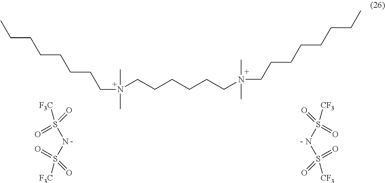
CCCCCCCCN(C)(C)CCCCCCN(CCCCCCCC)(C)C.N(S(=O)(=O)[F3C])S(=O)(=O)[F3C].N(S(=O)(=O)[CF3])S(=O)(=O)[CF3]
